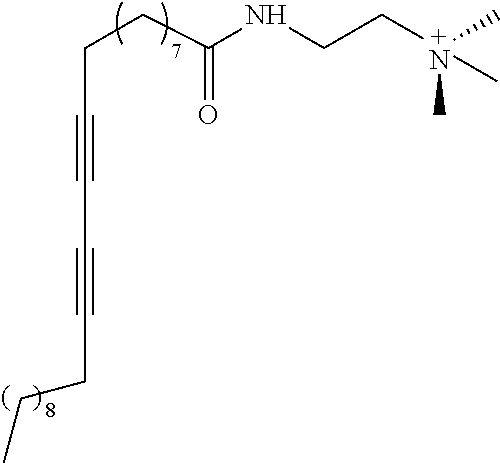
C(C#CC#CCCC)CC(NCC[N+](C)(C)C)=O
